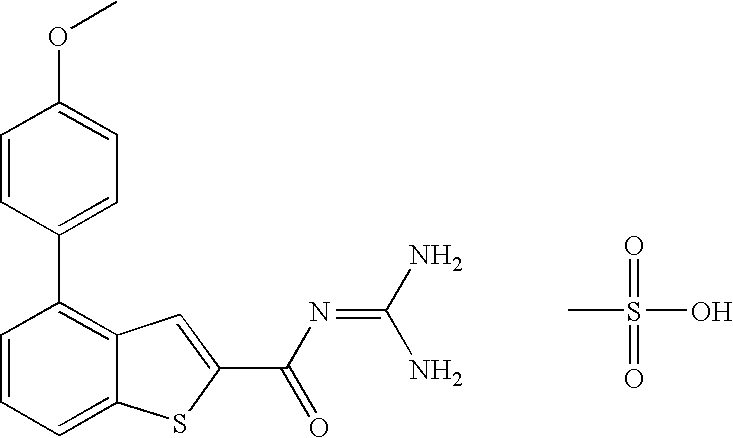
C1(C2=C3C(=CC=C2)SC(C(N=C(N)N)=O)=C3)=CC=C(OC)C=C1.CS(=O)(=O)O
